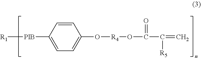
C1=CC([PIB][R1])=CC=C1O[R4]OC(=O)C(=C)[R5]
